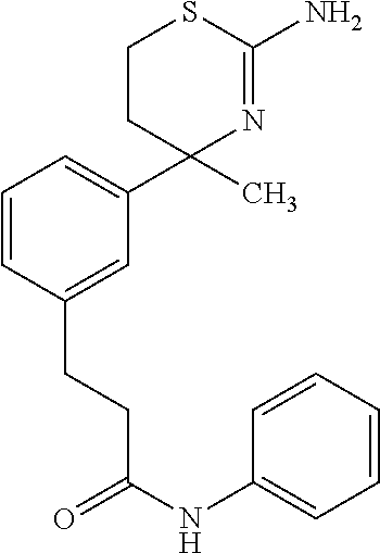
C1=CC(CCC(NC2=CC=CC=C2)=O)=CC(C2(C)N=C(N)SCC2)=C1
